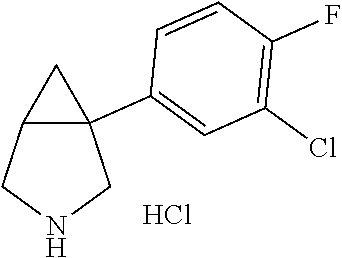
C12C(C3=CC(Cl)=C(F)C=C3)(CNC1)C2.Cl
